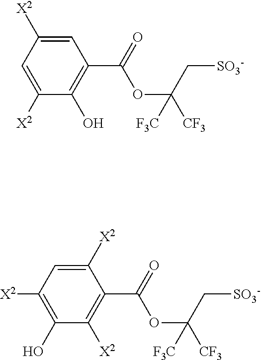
C1=C([X2])C(O)=C(C(=O)OC([CF3])(C[SO3-])[F3C])C=C1[X2].C1([X2])=C(O)C([X2])=C(C(=O)OC([CF3])(C[SO3-])[F3C])C([X2])=C1
